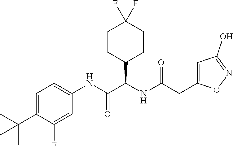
C1=C(C(C)(C)C)C(F)=CC(NC(C(NC(=O)CC2=CC(O)=NO2)C2CCC(F)(F)CC2)=O)=C1
